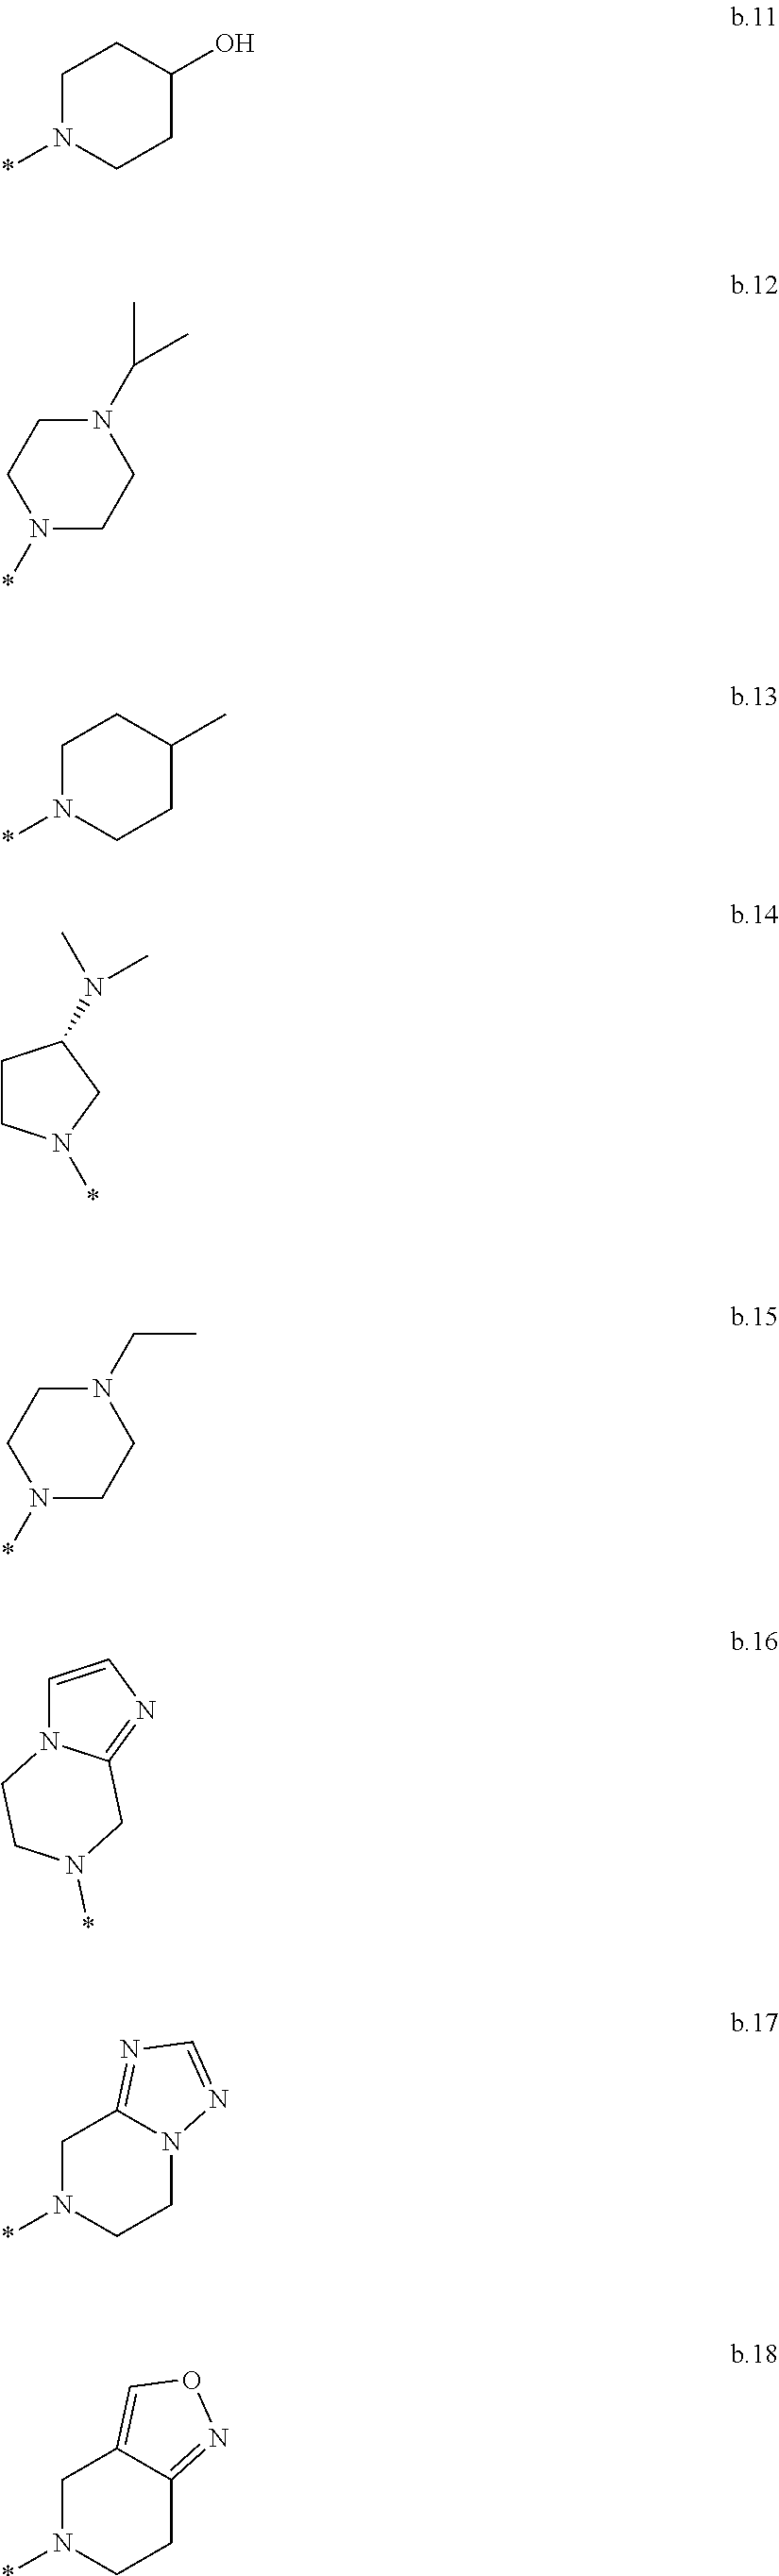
C1N(*)CCC(O)C1.N1(*)CCN(C(C)C)CC1.C1N(*)CCC(C)C1.C1CN(*)CC1N(C)C.N1(*)CCN(CC)CC1.C1=CN=C2N1CCN(*)C2.C1N(*)CCN2C1=NC=N2.C1N(*)CCC2=NOC=C12
